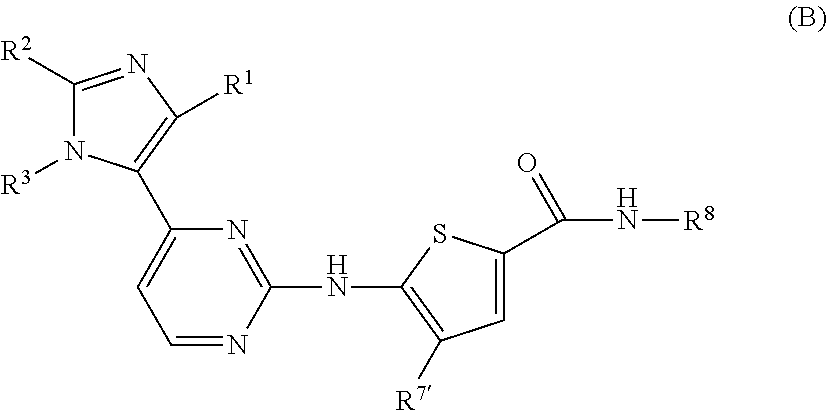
C1([R2])=NC([R1])=C(C2=CC=NC(NC3=C([R7])C=C(C(N[R8])=O)S3)=N2)N1[R3]
